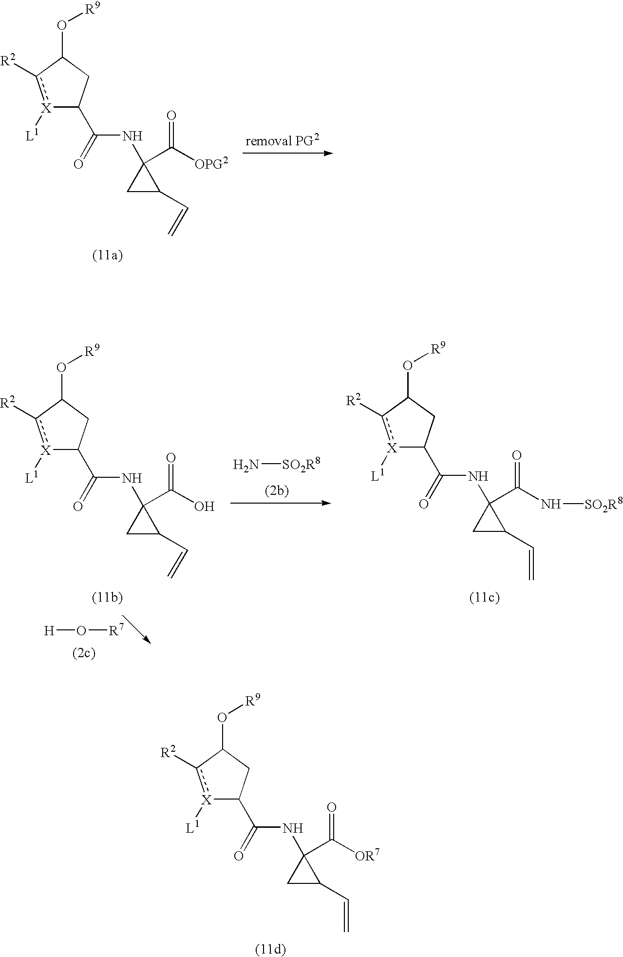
[X]1([L1])c([R2])C(O[R9])CC1C(=O)NC1(C([OPG2])=O)CC1C=C.[X]1([L1])c([R2])C(O[R9])CC1C(=O)NC1(C(=O)[OR7])CC1C=C.N[SO2R8].[H]O[R7].[X]1([L1])c([R2])C(O[R9])CC1C(=O)NC1(C(O)=O)CC1C=C.[X]1([L1])c([R2])C(O[R9])CC1C(=O)NC1(C(N[SO2R8])=O)CC1C=C
